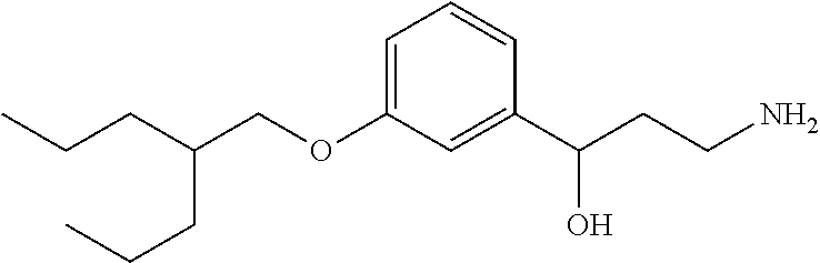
C(CC(COC1=CC=CC(C(CCN)O)=C1)CCC)C
